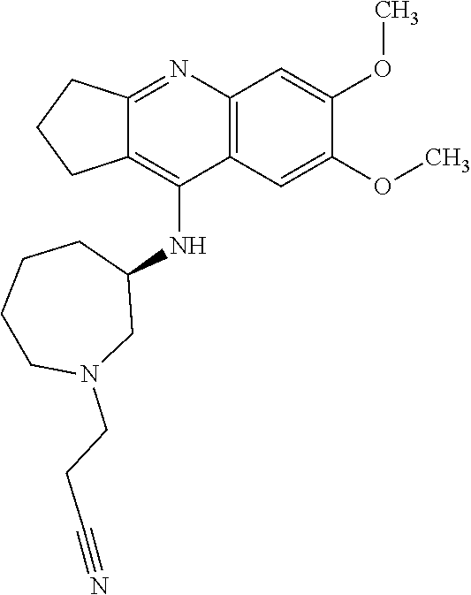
C12=C(C=C(OC)C(OC)=C1)C(NC1CCCCN(CCC#N)C1)=C1C(=N2)CCC1
